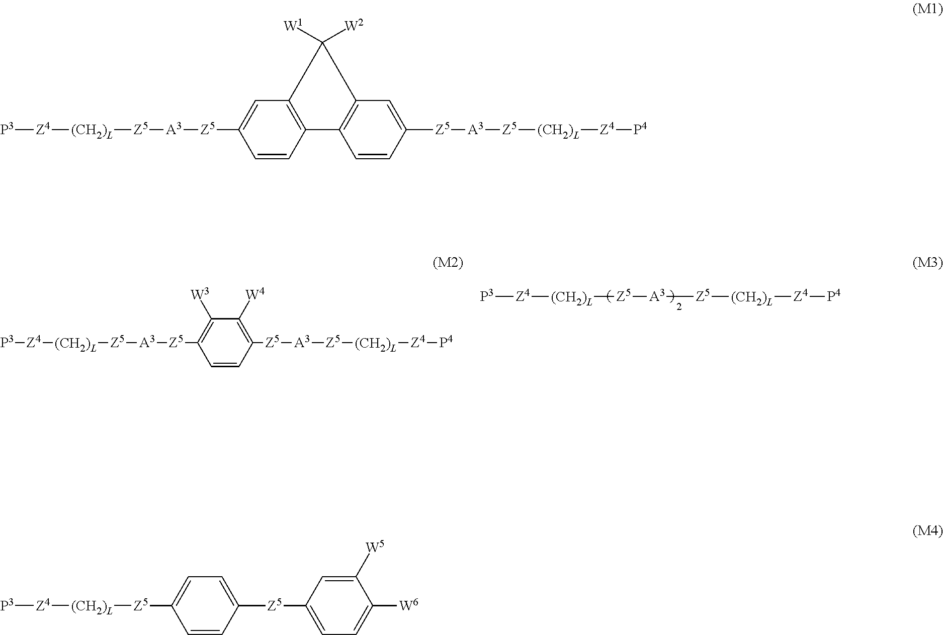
[P3][Z4][(CH2)L][Z5][A3][Z5][(CH2)L][Z4][P4].[P3][Z4][(CH2)L][Z5][A3][Z5]C1=CC2=C(C=C1)C1=C(C=C([Z5][A3][Z5][(CH2)L][Z4][P4])C=C1)C2([W2])[W1].[P3][Z4][(CH2)L][Z5][A3][Z5]C1=C([W3])C([W4])=C([Z5][A3][Z5][(CH2)L][Z4][P4])C=C1.[P3][Z4][(CH2)L][Z5]C1=CC=C([Z5]C2=CC=C([W6])C([W5])=C2)C=C1
